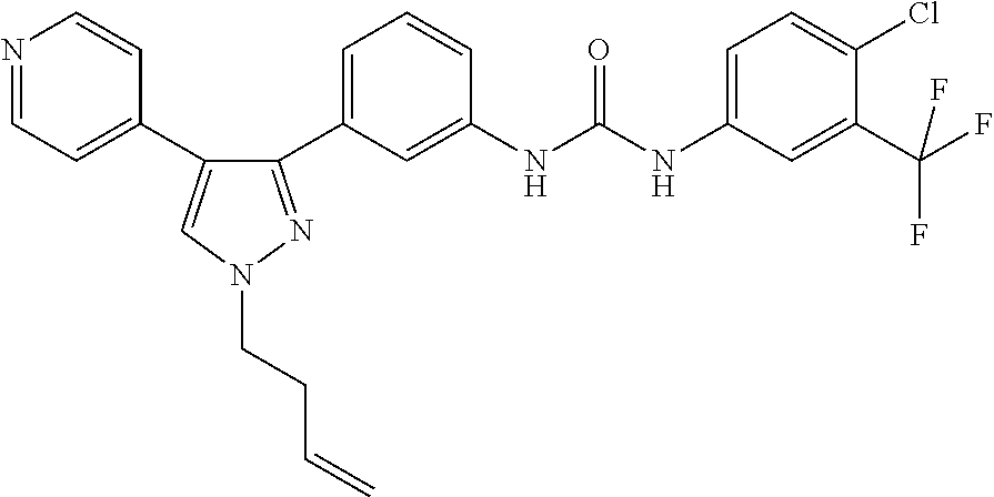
N1=CC=C(C2=CN(CCC=C)N=C2C2=CC=CC(NC(NC3=CC=C(Cl)C(C(F)(F)F)=C3)=O)=C2)C=C1
